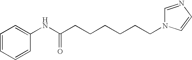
C1=CC=CC(NC(CCCCCCN2C=NC=C2)=O)=C1
